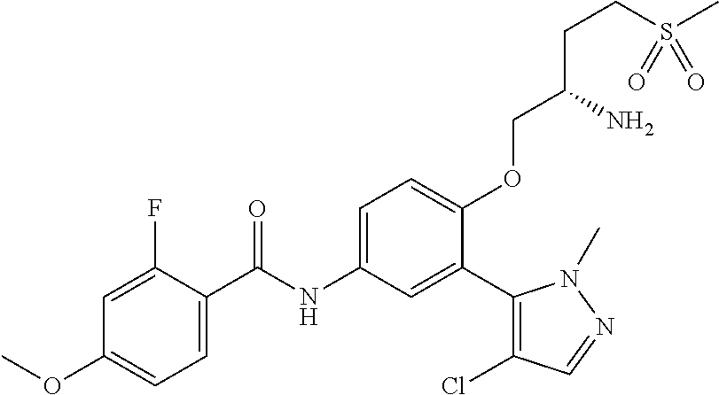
C1=C(F)C(C(=O)NC2=CC=C(OCC(N)CCS(C)(=O)=O)C(C3=C(Cl)C=NN3C)=C2)=CC=C1OC
